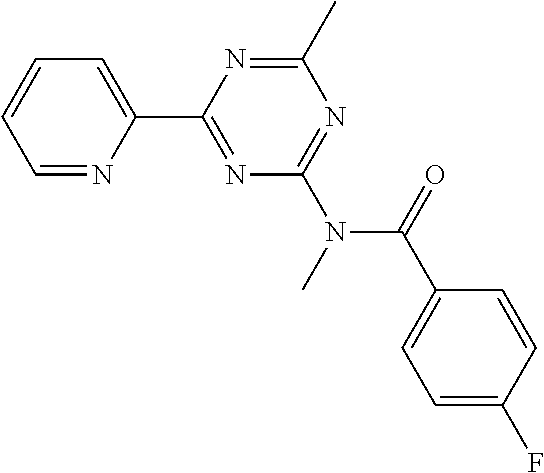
C1=NC(C2=NC(N(C(=O)C3=CC=C(F)C=C3)C)=NC(C)=N2)=CC=C1
